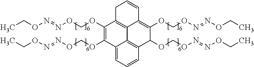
C12=CC=CC3=C1C1=C(C(OCON=NOCC)=C2OCON=NOCC)CC=CC1=C(OCON=NOCC)C3OCON=NOCC
